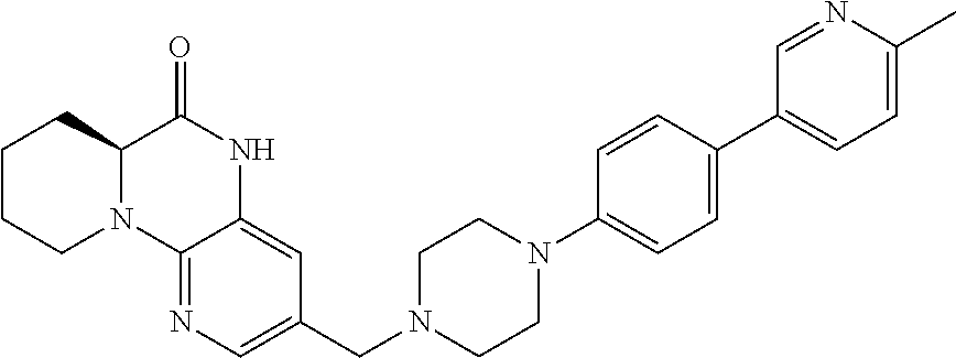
C1CCN2C(C1)C(=O)NC1=CC(CN3CCN(C4=CC=C(C5=CC=C(C)N=C5)C=C4)CC3)=CN=C21
